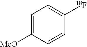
C1=C([MeO])C=CC([18F])=C1
